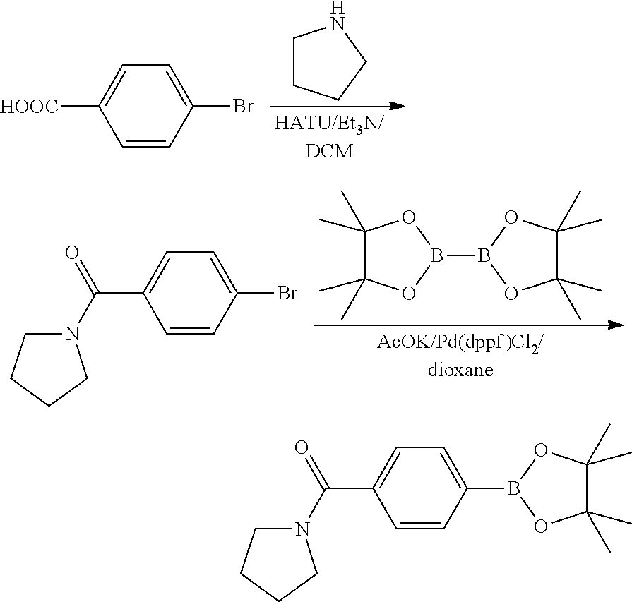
C1CCCN1.C1=CC(Br)=CC=C1[HOOC].C1(C)(C)C(C)(C)OB(B2OC(C)(C)C(C)(C)O2)O1.C1=CC(Br)=CC=C1C(N1CCCC1)=O.C1=CC(B2OC(C)(C)C(C)(C)O2)=CC=C1C(N1CCCC1)=O
